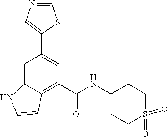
C1=C2C(=C(C(NC3CCS(=O)(=O)CC3)=O)C=C1C1=CN=CS1)C=CN2
